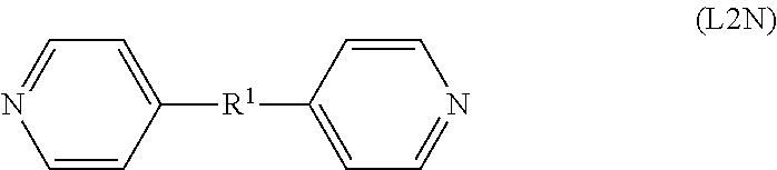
C1=CC([R1]C2=CC=NC=C2)=CC=N1
